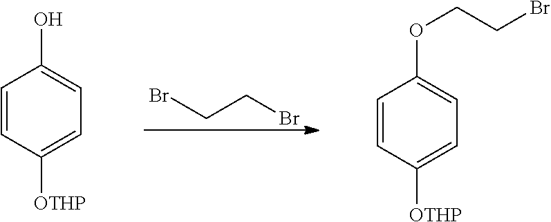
BrCCBr.C1=CC([OTHP])=CC=C1O.C1=CC([OTHP])=CC=C1OCCBr
